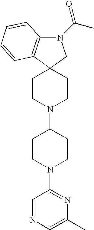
C12(CCN(C3CCN(C4=NC(C)=CN=C4)CC3)CC1)CN(C(C)=O)C1=C2C=CC=C1
